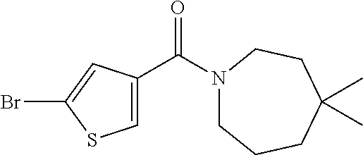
N1(C(=O)C2=CSC(Br)=C2)CCCC(C)(C)CC1
